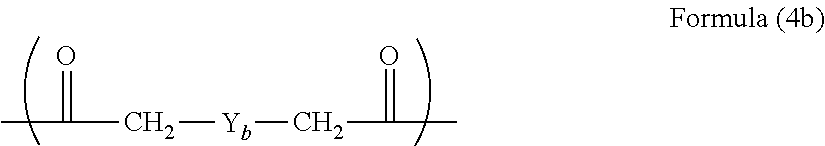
CC(=O)C[Yb]CC(=O)C
